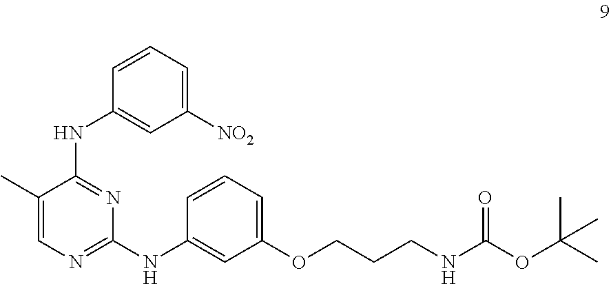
C1(C)=CN=C(NC2=CC(OCCCNC(OC(C)(C)C)=O)=CC=C2)N=C1NC1=CC([NO2])=CC=C1
